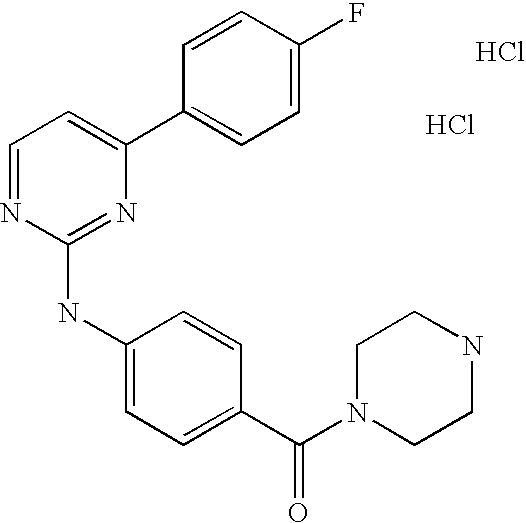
C1(C2=CC=C(F)C=C2)=CC=NC(NC2=CC=C(C(N3CCNCC3)=O)C=C2)=N1.Cl.Cl
